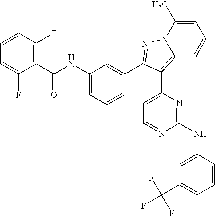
C1=CC=C(F)C(C(NC2=CC=CC(C3=NN4C(C)=CC=CC4=C3C3=CC=NC(NC4=CC(C(F)(F)F)=CC=C4)=N3)=C2)=O)=C1F
